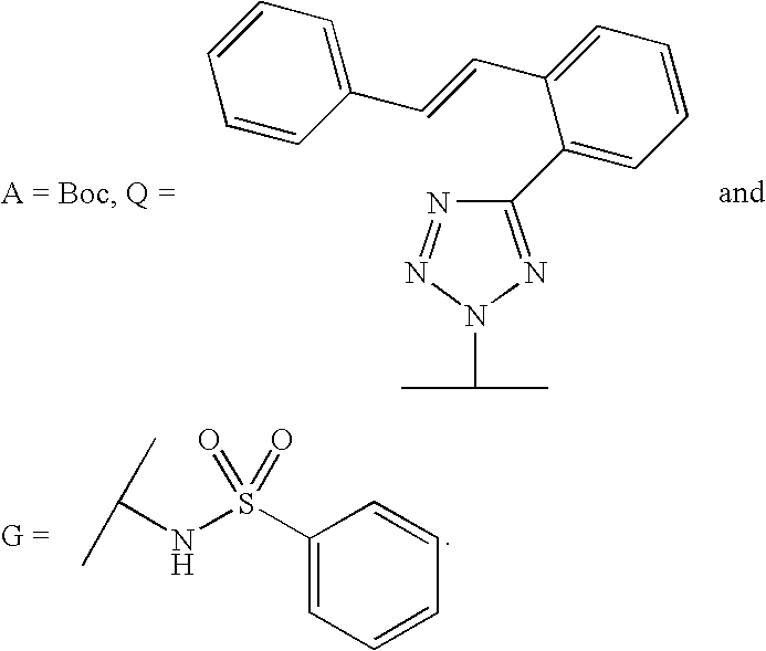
C(NS(C1=CC=CC=C1)(=O)=O)(C)C.N1=NN(C(C)C)N=C1C1=CC=CC=C1C=CC1=CC=CC=C1
